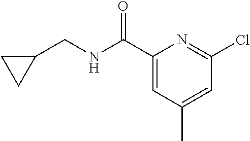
C1(C(NCC2CC2)=O)=CC(C)=CC(Cl)=N1
